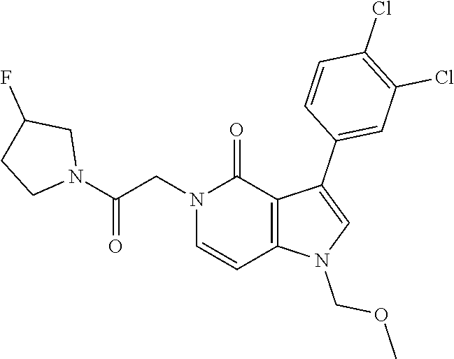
C1(Cl)=C(Cl)C=C(C2=CN(COC)C3=C2C(=O)N(CC(N2CC(F)CC2)=O)C=C3)C=C1
